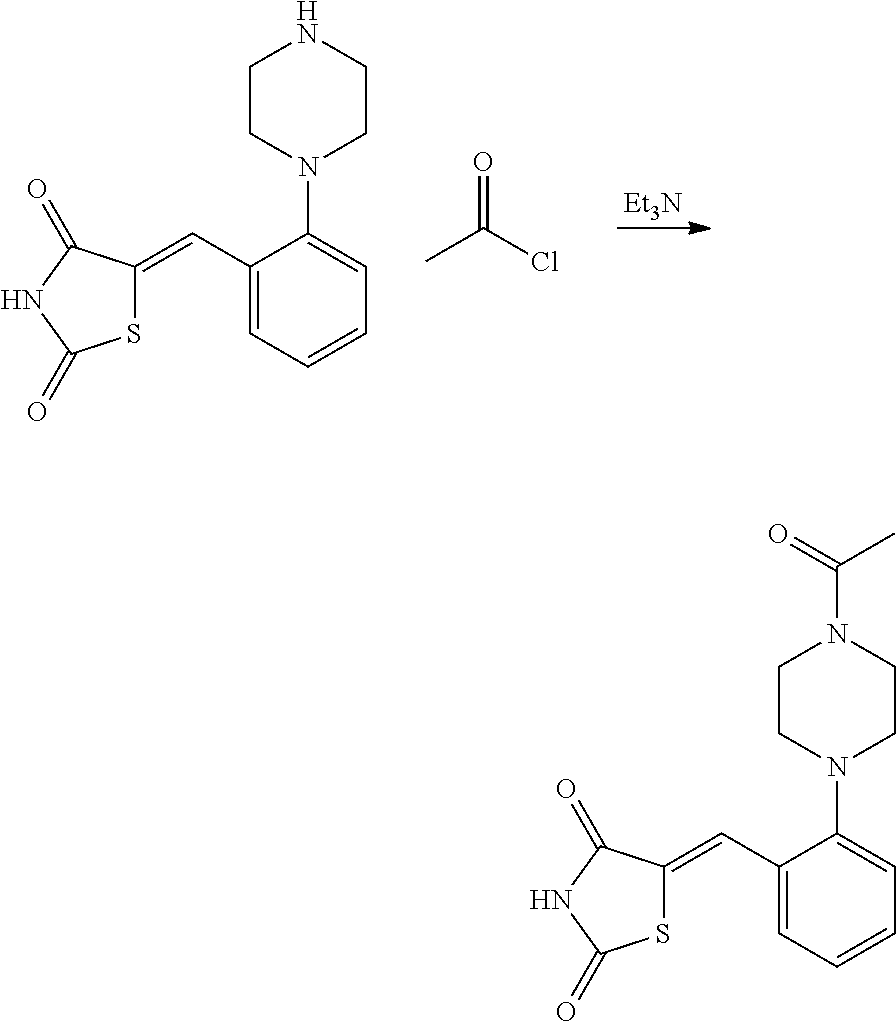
[Et3N].S1C(=CC2=CC=CC=C2N2CCNCC2)C(=O)NC1=O.O=C(Cl)C.S1C(=CC2=CC=CC=C2N2CCN(C(=O)C)CC2)C(=O)NC1=O
